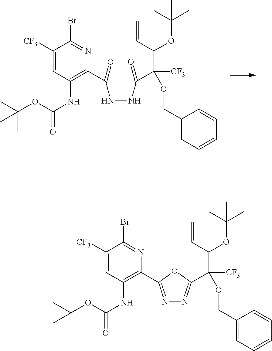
C(C=C)(OC(C)(C)C)C(OCC1=CC=CC=C1)([CF3])C(=O)NNC(C1=C(NC(=O)OC(C)(C)C)C=C([CF3])C(Br)=N1)=O.C(C=C)(OC(C)(C)C)C(OCC1=CC=CC=C1)([CF3])C1=NN=C(C2=C(NC(=O)OC(C)(C)C)C=C([CF3])C(Br)=N2)O1
